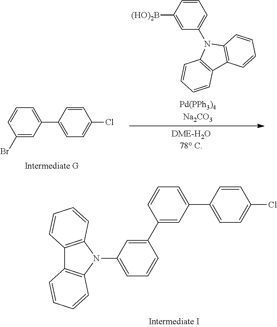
C1(C2=CC(N3C4=C(C5=C3C=CC=C5)C=CC=C4)=CC=C2)=CC(C2=CC=C(Cl)C=C2)=CC=C1.C1(Br)=CC(C2=CC=C(Cl)C=C2)=CC=C1.C1=C([(HO)2B])C=CC=C1N1C2=C(C3=C1C=CC=C3)C=CC=C2
